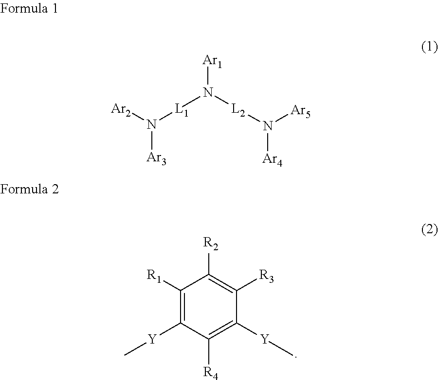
C1([R1])=C([Y]C)C([R4])=C([Y]C)C([R3])=C1[R2].[L1](N([L2]N([Ar5])[Ar4])[Ar1])N([Ar2])[Ar3]
